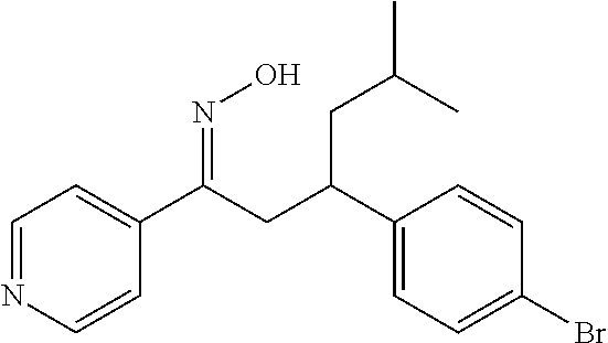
C1=NC=CC(C(CC(C2=CC=C(Br)C=C2)CC(C)C)=NO)=C1
